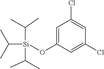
C1=C(O[Si](C(C)C)(C(C)C)C(C)C)C=C(Cl)C=C1Cl
